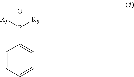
C1=CC=CC=C1P([R5])([R5])=O
